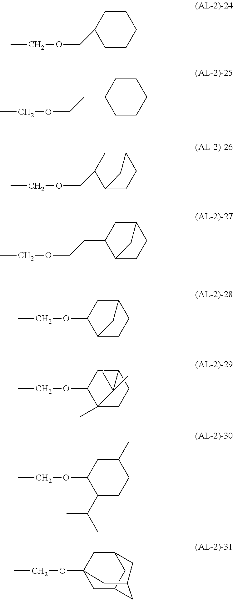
CCOC1C2CCC(C1)C2.CCOCC1CCCCC1.CCOCCC1CCCCC1.CCOCC1C2CCC(C1)C2.CCOCCC1C2CCC(C1)C2.CCOC1C2(C)CCC(C1)C2(C)C.CCOC1C(C(C)C)CCC(C)C1.CCOC12CC3CC(C1)CC(C3)C2
